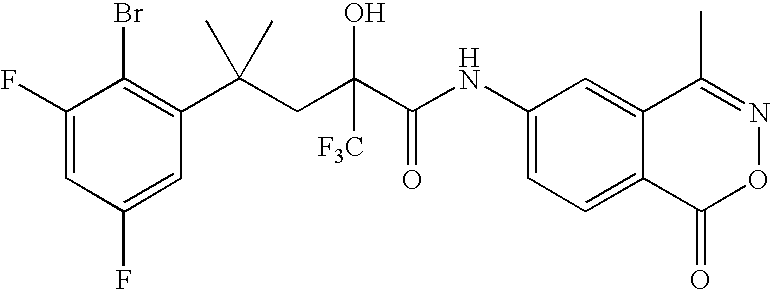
C1(F)=CC(F)=CC(C(CC(C(NC2=CC=C3C(=C2)C(C)=NOC3=O)=O)([F3C])O)(C)C)=C1Br
